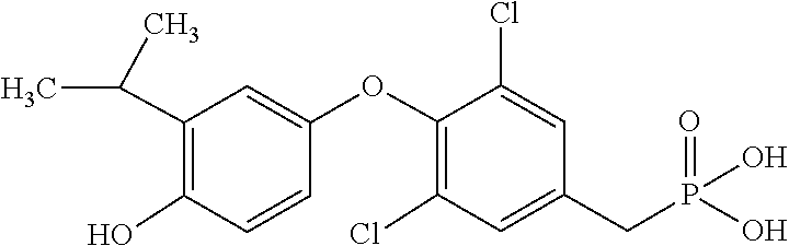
C1=C(CP(O)(O)=O)C=C(Cl)C(OC2=CC(C(C)C)=C(O)C=C2)=C1Cl
